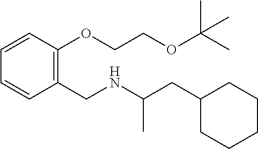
C1(CC(NCC2=C(OCCOC(C)(C)C)C=CC=C2)C)CCCCC1
